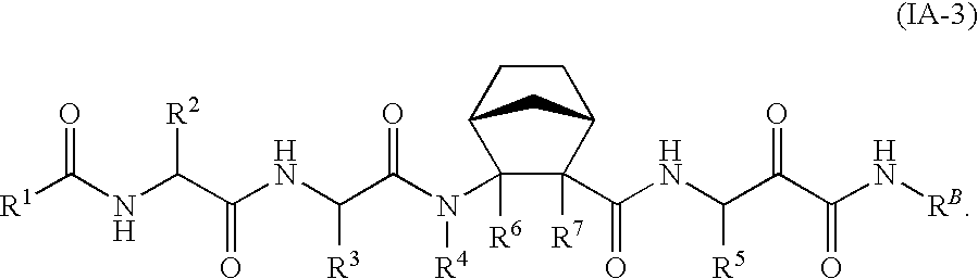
[R1]C(NC(C(NC(C(N(C1([R6])C([R7])(C(NC(C(C(N[RB])=O)=O)[R5])=O)C2CCC1C2)[R4])=O)[R3])=O)[R2])=O
